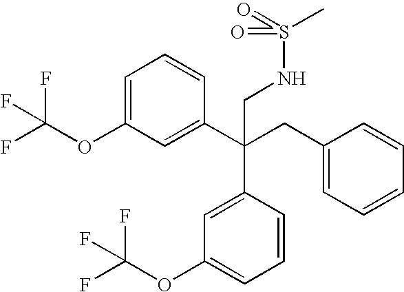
C1=C(OC(F)(F)F)C=C(C(CC2=CC=CC=C2)(C2=CC(OC(F)(F)F)=CC=C2)CNS(=O)(=O)C)C=C1
